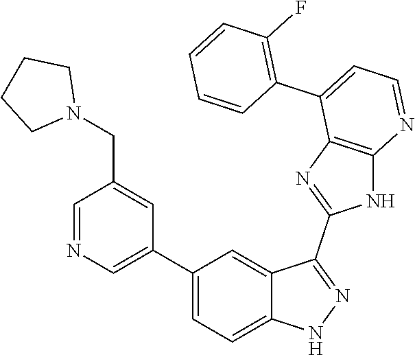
C1=NC=C(C2=CC=C3C(=C2)C(C2=NC4=C(N2)N=CC=C4C2=C(F)C=CC=C2)=NN3)C=C1CN1CCCC1
